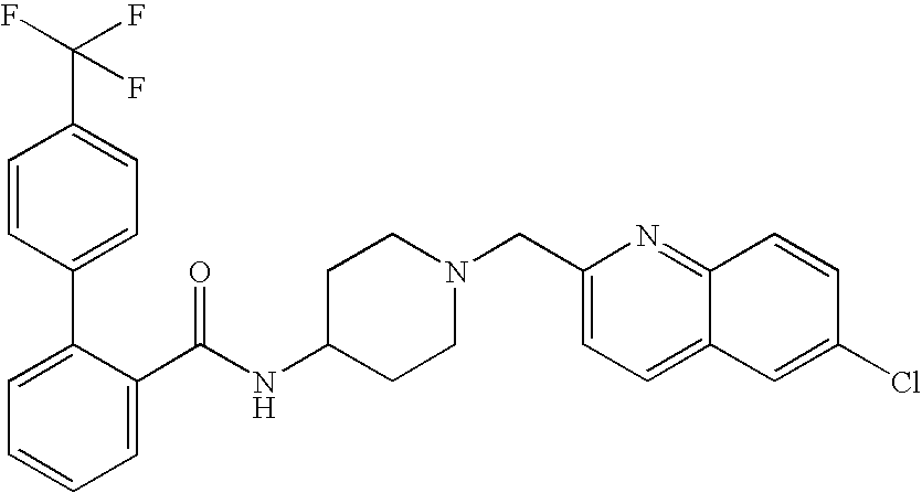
C1=CC(C2=CC=CC=C2C(NC2CCN(CC3=CC=C4C(=N3)C=CC(Cl)=C4)CC2)=O)=CC=C1C(F)(F)F
